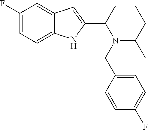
C1(F)=CC=C2C(=C1)C=C(C1CCCC(C)N1CC1=CC=C(F)C=C1)N2
